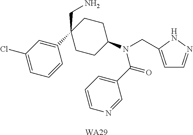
C1=C(CN(C(C2=CC=CN=C2)=O)C2CCC(CN)(C3=CC(Cl)=CC=C3)CC2)NN=C1.[WA29]
